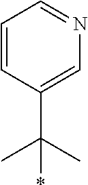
C1=CC(C(C)(C)*)=CN=C1
